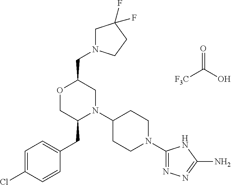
[F3C]C(O)=O.C1=C(Cl)C=CC(CC2N(C3CCN(C4=NN=C(N)N4)CC3)CC(CN3CC(F)(F)CC3)OC2)=C1
